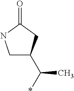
C1C(C(*)C)CC(=O)N1
